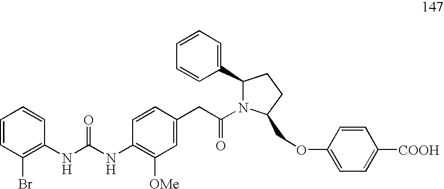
C1=CC(Br)=C(NC(NC2=C([OMe])C=C(CC(=O)N3C(COC4=CC=C([COOH])C=C4)CCC3C3=CC=CC=C3)C=C2)=O)C=C1
